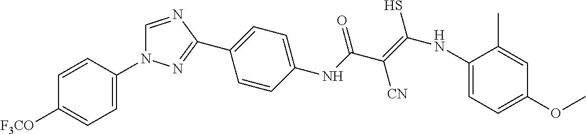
C1=C(N2C=NC(C3=CC=C(NC(C(=C(NC4=CC=C(OC)C=C4C)S)[CN])=O)C=C3)=N2)C=CC([F3CO])=C1
